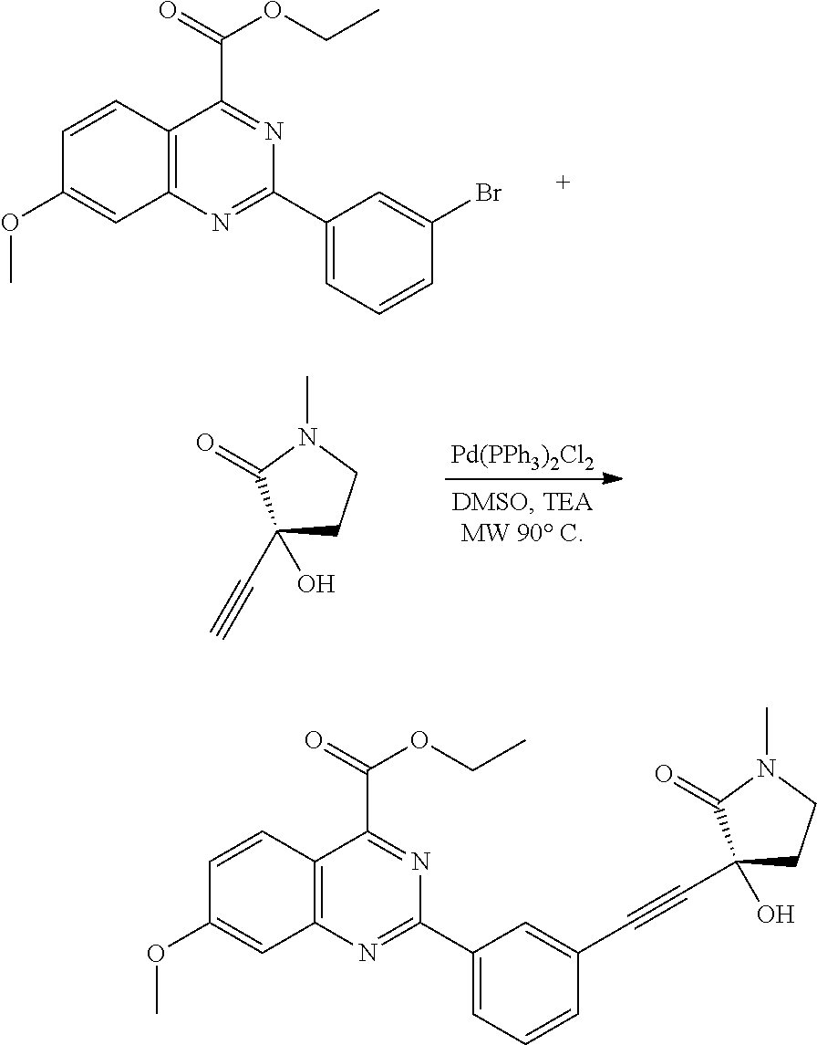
C1=CC2=C(C=C1OC)N=C(C1=CC=CC(Br)=C1)N=C2C(=O)OCC.[Pd(PPh3)2Cl2].C1(C#C)(O)CCN(C)C1=O.C1=CC2=C(C=C1OC)N=C(C1=CC=CC(C#CC3(O)CCN(C)C3=O)=C1)N=C2C(=O)OCC
